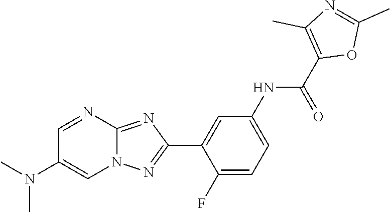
C1(F)=CC=C(NC(C2=C(C)N=C(C)O2)=O)C=C1C1=NN2C(=N1)N=CC(N(C)C)=C2
